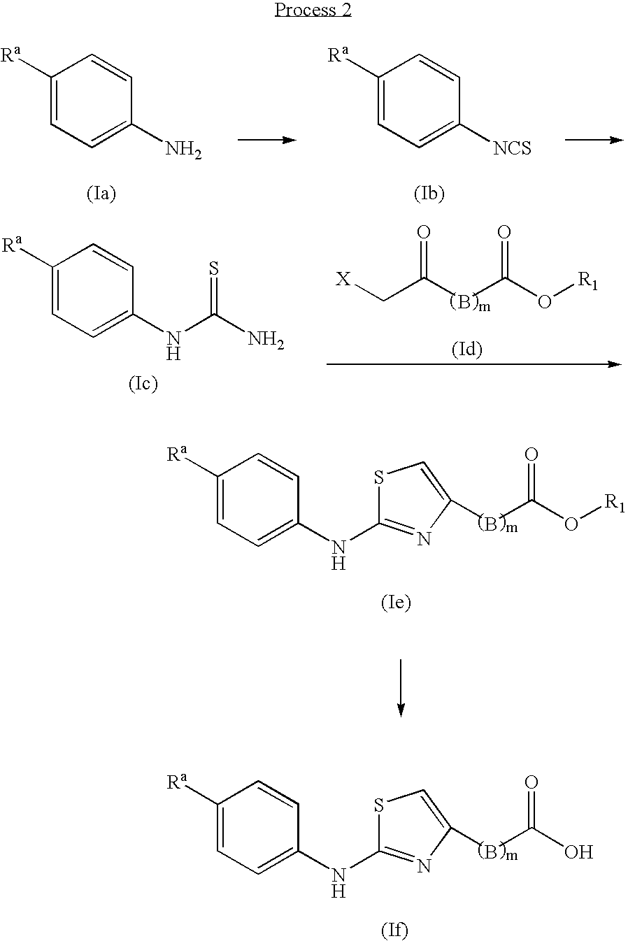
C1([Ra])=CC=C(N)C=C1.C1([Ra])=CC=C([NCS])C=C1.[X]CC(BC(O[R1])=O)=O.C1([Ra])=CC=C(NC(N)=S)C=C1.B(C(O[R1])=O)C1=CSC(NC2=CC=C([Ra])C=C2)=N1.B(C(O)=O)C1=CSC(NC2=CC=C([Ra])C=C2)=N1
